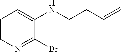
C1=CN=C(Br)C(NCCC=C)=C1
